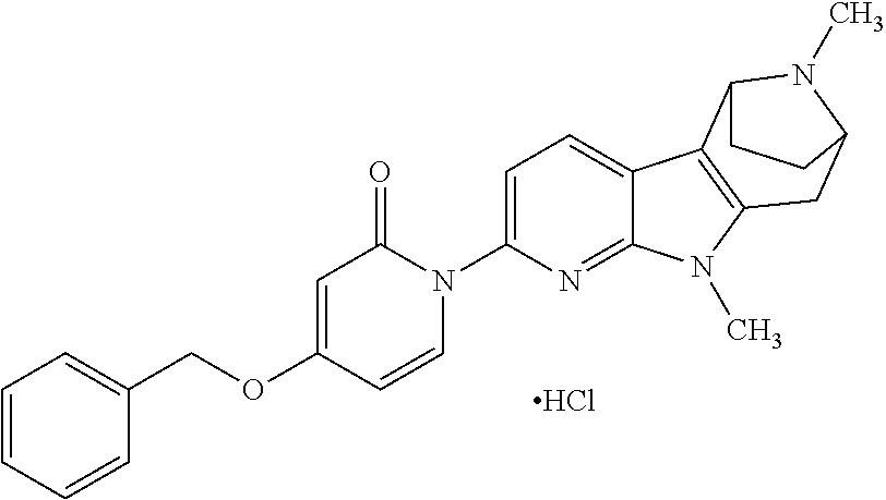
Cl.O(C1=CC(=O)N(C2=CC=C3C(=N2)N(C)C2=C3C3N(C)C(C2)CC3)C=C1)CC1=CC=CC=C1
